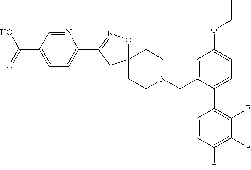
C12(CCN(CC3=CC(OCC)=CC=C3C3=C(F)C(F)=C(F)C=C3)CC1)ON=C(C1=CC=C(C(=O)O)C=N1)C2
